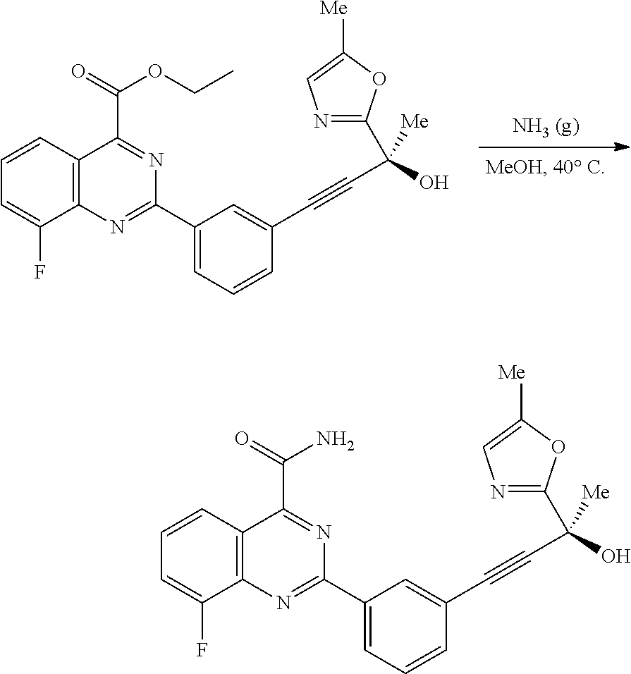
C1=C(F)C2=C(C=C1)C(C(=O)OCC)=NC(C1=CC=CC(C#CC(O)([Me])C3=NC=C([Me])O3)=C1)=N2.C1=C(F)C2=C(C=C1)C(C(=O)N)=NC(C1=CC=CC(C#CC(O)([Me])C3=NC=C([Me])O3)=C1)=N2
